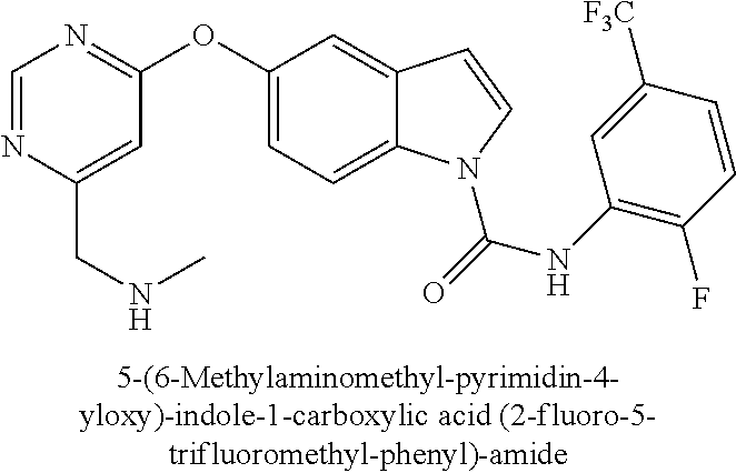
C1=NC(CNC)=CC(OC2=CC=C3C(=C2)C=CN3C(=O)NC2=C(F)C=CC([F3C])=C2)=N1
